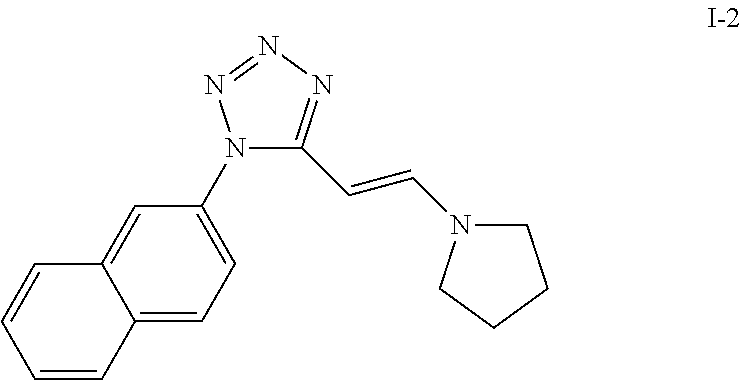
C12=CC=C(N3C(C=CN4CCCC4)=NN=N3)C=C1C=CC=C2
